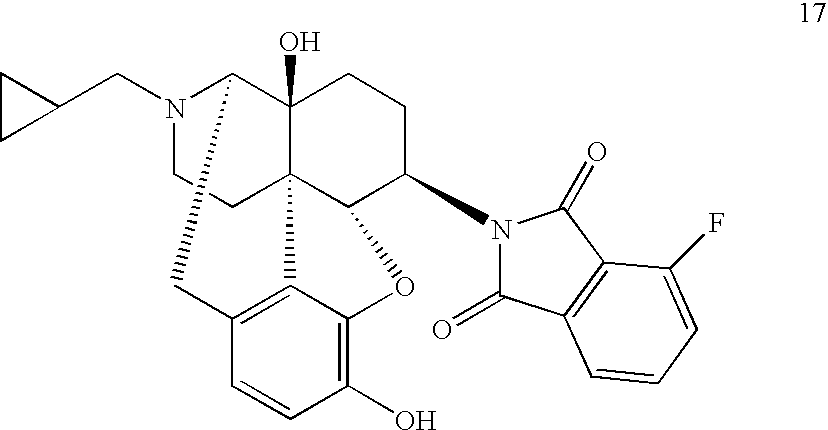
N1(CC2CC2)CCC23C4(O)C1CC1=C2C(=C(O)C=C1)OC3C(N1C(=O)C2=C(C1=O)C(F)=CC=C2)CC4
